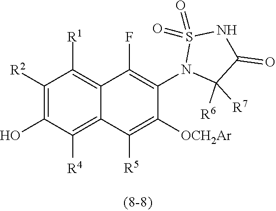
S1(=O)(=O)NC(=O)C([R7])([R6])N1C1=C(F)C2=C([R1])C([R2])=C(O)C([R4])=C2C([R5])=C1[OCH2Ar]
